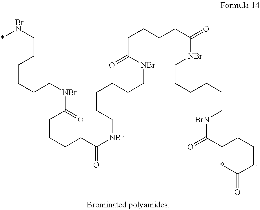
*[BrN]CCCCCC[NBr]C(CCCCC([NBr]CCCCCC[NBr]C(CCCCC([NBr]CCCCCC[BrN]C(CCCCC(*)=O)=O)=O)=O)=O)=O
